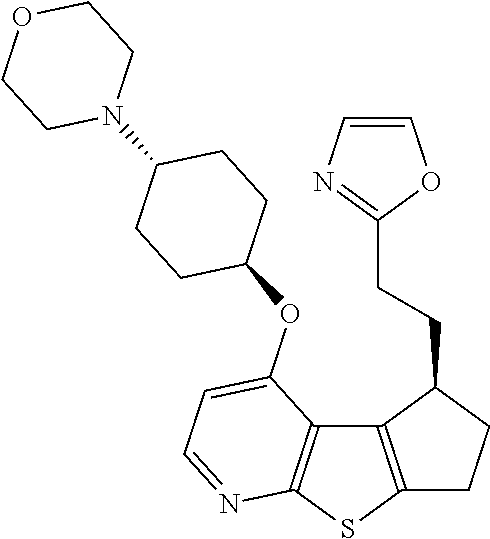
C12=C(SC3=C1C(OC1CCC(N4CCOCC4)CC1)=CC=N3)CCC2CCC1=NC=CO1
